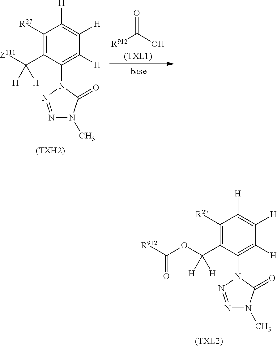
C1([R27])=C(C(OC([R912])=O)([H])[H])C(N2C(=O)N(C)N=N2)=C([H])C([H])=C1[H].[(TXL2)].C1([R27])=C(C([Z111])([H])[H])C(N2C(=O)N(C)N=N2)=C([H])C([H])=C1[H].[(TXH2)].[R912]C(O)=O
